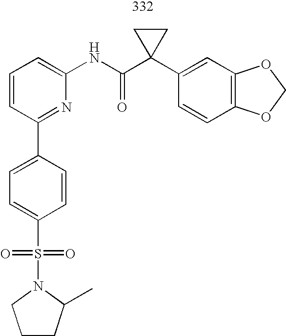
C1=CC=C(NC(C2(C3=CC4=C(C=C3)OCO4)CC2)=O)N=C1C1=CC=C(S(=O)(=O)N2C(C)CCC2)C=C1
